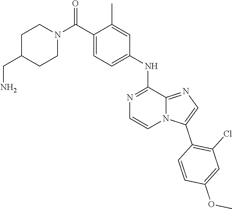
C1(NC2=CC=C(C(N3CCC(CN)CC3)=O)C(C)=C2)=NC=CN2C1=NC=C2C1=C(Cl)C=C(OC)C=C1
